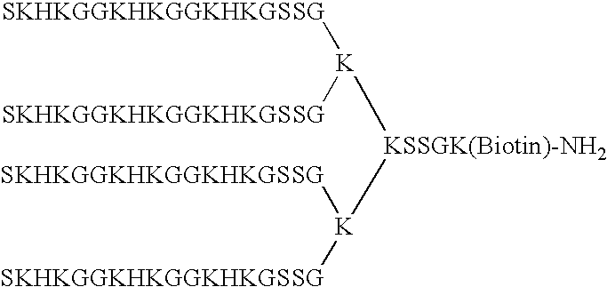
[KSSGK(Biotin)-NH2]([K]([SKHKGGKHKGGKHKGSSG])[SKHKGGKHKGGKHKGSSG])[K]([SKHKGGKHKGGKHKGSSG])[SKHKGGKHKGGKHKGSSG]
